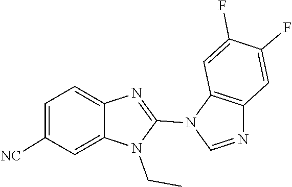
N1(CC)C(N2C=NC3=C2C=C(F)C(F)=C3)=NC2=CC=C([NC])C=C12
